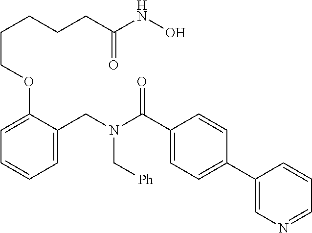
C1=C(CN(C(C2=CC=C(C3=CN=CC=C3)C=C2)=O)C[Ph])C(OCCCCCC(NO)=O)=CC=C1
